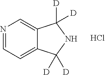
N1=CC=C2C(=C1)C([D])([D])NC2([D])[D].Cl
